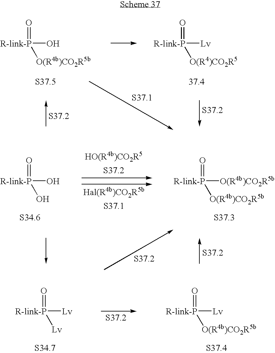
[R-link-P]([O(R4b)CO2R5b])(=O)O.[R-link-P]([O(R4)CO2R5])(=O)[Lv].[R-link-P](O)(=O)O.[R-link-P]([O(R4b)CO2R5b])(=O)[O(R4b)CO2R5b].[R-link-P]([Lv])(=O)[Lv].[R-link-P]([O(R4b)CO2R5b])(=O)[Lv]
